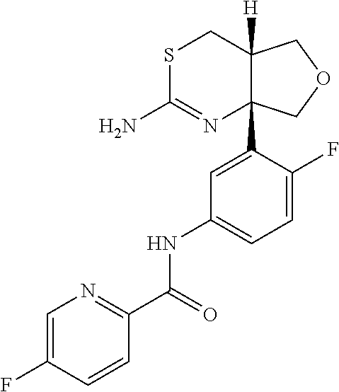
S1C(N)=NC2(C3=CC(NC(C4=NC=C(F)C=C4)=O)=CC=C3F)C([H])(C1)COC2
